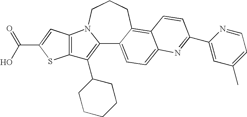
C12=C(C3CCCCC3)C3=C(N1CCCC1=C4C(=CC=C21)N=C(C1=CC(C)=CC=N1)C=C4)C=C(C(=O)O)S3
